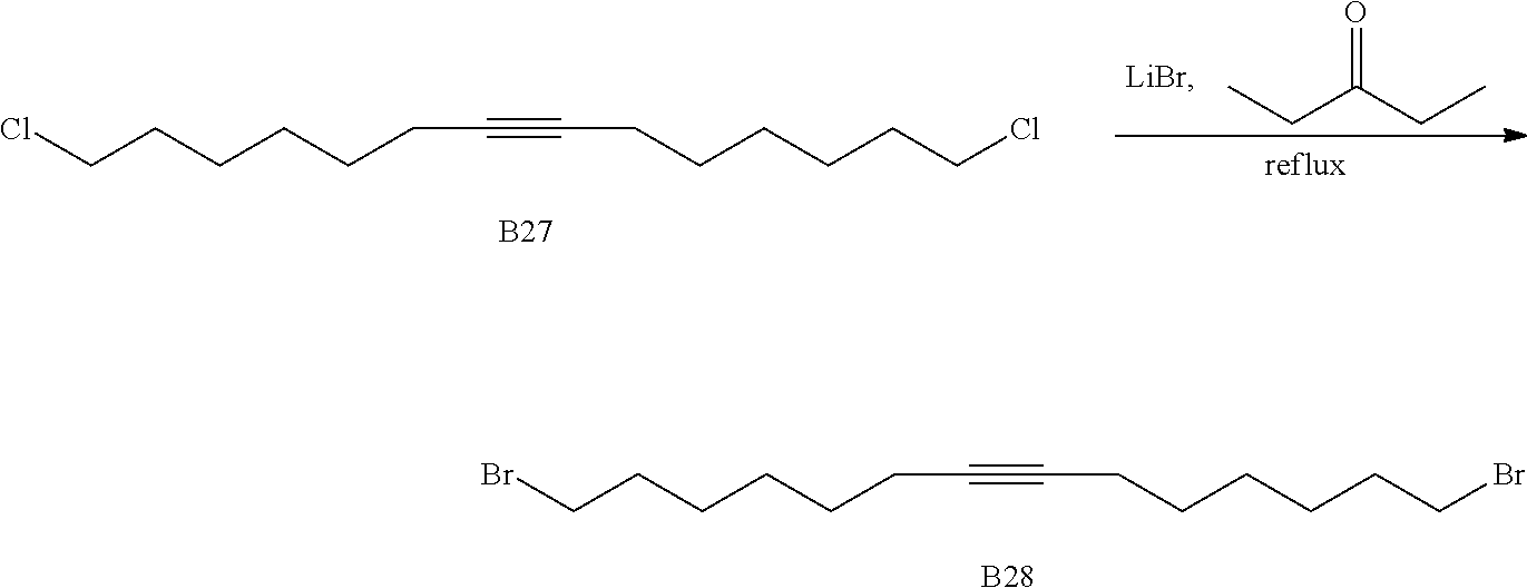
ClCCCCCCC#CCCCCCCCl.CCC(CC)=O.[B27].BrCCCCCCC#CCCCCCCBr.[B28]
